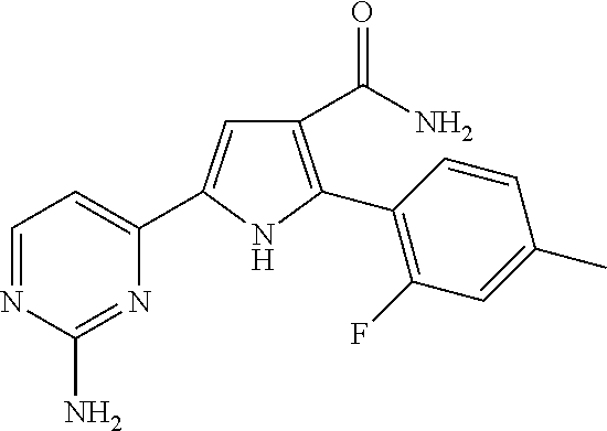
C1(C(=O)N)=C(C2=C(F)C=C(C)C=C2)NC(C2=CC=NC(N)=N2)=C1
